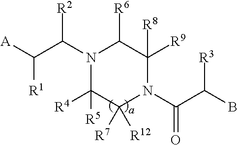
N1(C(C([A])[R1])[R2])C([R5])([R4])C([R7])([R12])N(C(C([R3])B)=O)C([R8])([R9])C1[R6]
